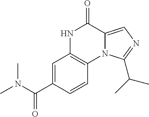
C1=C(C(N(C)C)=O)C=CC2=C1NC(=O)C1=CN=C(C(C)C)N21
